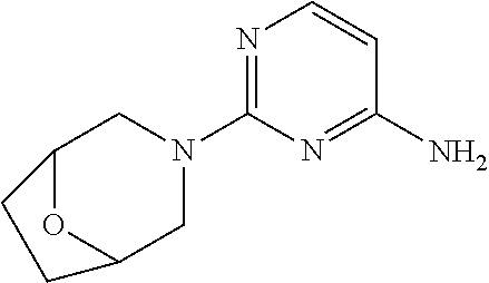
N1=C(N2CC3OC(C2)CC3)N=C(N)C=C1
